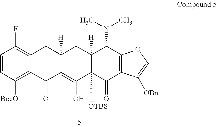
C1=CC([BocO])=C2C(=C1F)CC1([H])C(=C(O)C3([OTBS])C([H])(C1)C(N(C)C)C1=C(C3=O)C([OBn])=CO1)C2=O
